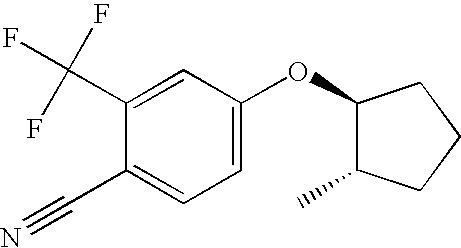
C1(C(F)(F)F)=CC(OC2C(C)CCC2)=CC=C1C#N
